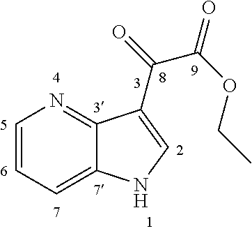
C1=CC=C2C(=N1)C(C(=O)C(OCC)=O)=CN2
